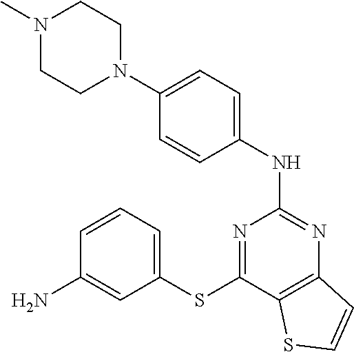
NC1=CC(SC2=NC(NC3=CC=C(N4CCN(C)CC4)C=C3)=NC3=C2SC=C3)=CC=C1
